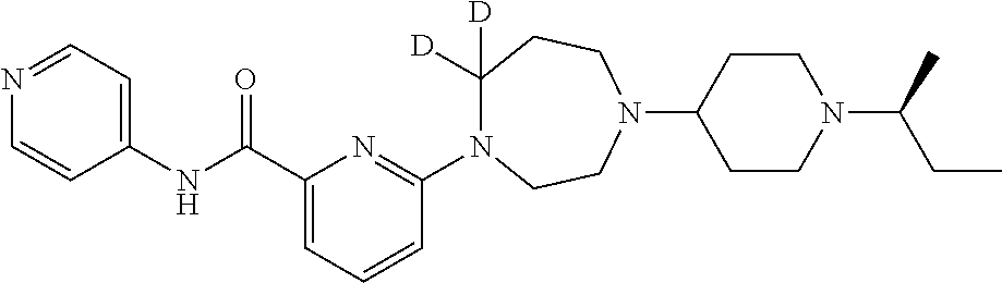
C(C1=CC=CC(N2C([D])([D])CCN(C3CCN(C(CC)C)CC3)CC2)=N1)(NC1=CC=NC=C1)=O
